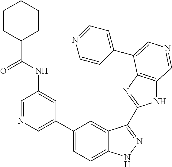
C1(C2=CN=CC(NC(C3CCCCC3)=O)=C2)=CC=C2C(=C1)C(C1=NC3=C(N1)C=NC=C3C1=CC=NC=C1)=NN2
